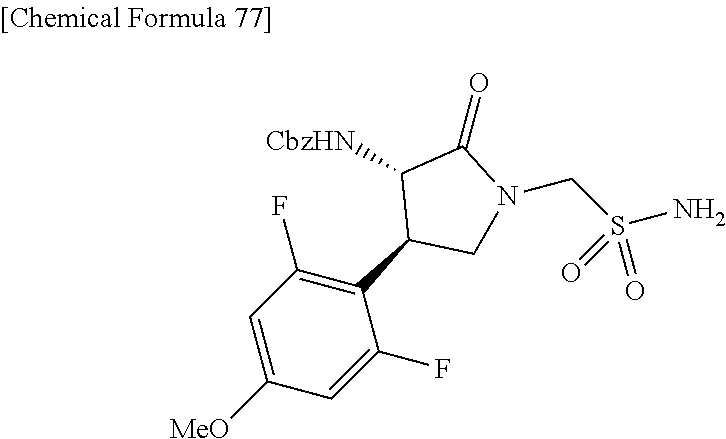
[CbzHN]C1C(C2=C(F)C=C([MeO])C=C2F)CN(CS(N)(=O)=O)C1=O
